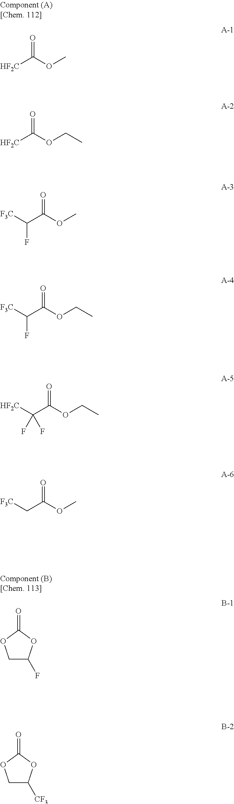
O=C(OC)[HF2C].O=C(OCC)[HF2C].O=C(OC)C([F3C])F.O=C(OCC)C([F3C])F.O=C(OCC)C([HF2C])(F)F.O=C(OC)C[F3C].C1C(F)OC(=O)O1.C1C([CF3])OC(=O)O1
